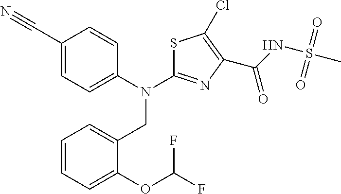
C1(C#N)=CC=C(N(C2=NC(C(NS(C)(=O)=O)=O)=C(Cl)S2)CC2=CC=CC=C2OC(F)F)C=C1
